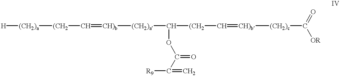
[H][(CH2)a][(CH2]C=[CH)b][(CH2)a]C(OC(C([R9])=C)=O)[(CH2]C=[CH)b][(CH2)c]C(=O)[OR]
